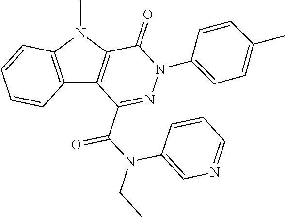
C12=C(N(C)C3=C1C(C(N(CC)C1=CN=CC=C1)=O)=NN(C1=CC=C(C)C=C1)C3=O)C=CC=C2
